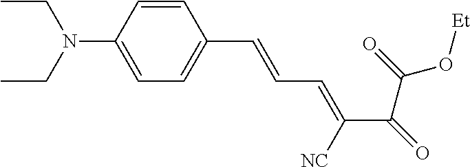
CCN(C1=CC=C(C=CC=C(C(=O)C(=O)O[Et])[NC])C=C1)CC
